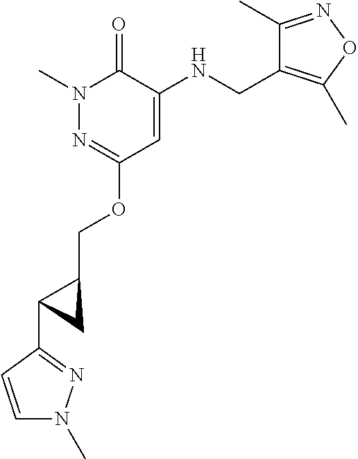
N1(C)N=C(OCC2CC2C2=NN(C)C=C2)C=C(NCC2=C(C)ON=C2C)C1=O
